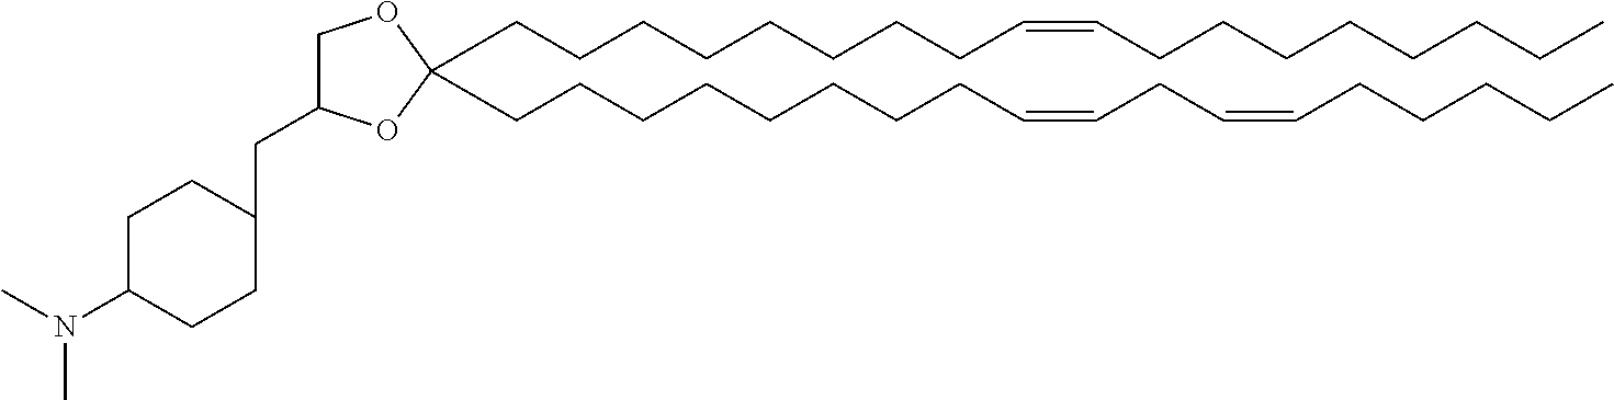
C(CCCCCCC=CCCCCCCCC)CC1(CCCCCCCCC=CCC=CCCCCC)OCC(CC2CCC(N(C)C)CC2)O1
